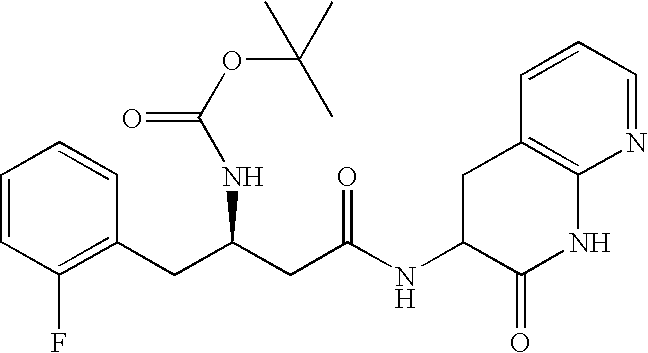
C1=CC(F)=C(CC(CC(NC2C(=O)NC3=C(C2)C=CC=N3)=O)NC(OC(C)(C)C)=O)C=C1
